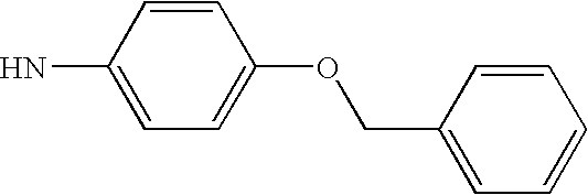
C1(OCC2=CC=CC=C2)=CC=C(N)C=C1
